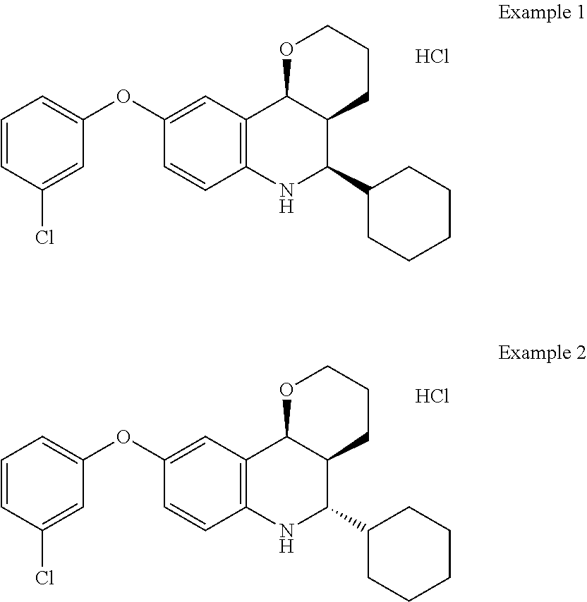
C1=CC(Cl)=CC(OC2=CC3=C(C=C2)NC(C2CCCCC2)C2C3OCCC2)=C1.Cl.C1=CC(Cl)=CC(OC2=CC3=C(C=C2)NC(C2CCCCC2)C2C3OCCC2)=C1.Cl
